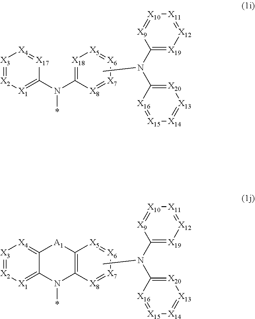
[X3]1=[X2][X1]=C(N(C2=[X18][X5]=[X6][X7]=[X8]2)*)[X17]=[X4]1.C1(N(C2=[X20][X13]=[X14][X15]=[X16]2)C)=[X19][X12]=[X11][X10]=[X9]1.[X3]1=[X2][X1]=C2C(=[X4]1)[A1]C1=C(N2*)[X8]=[X7][X6]=[X5]1.C1(N(C2=[X20][X13]=[X14][X15]=[X16]2)C)=[X19][X12]=[X11][X10]=[X9]1
